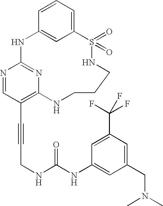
C1=CC=C2C=C1NC1=NC(=C(C#CCNC(NC3=CC(CN(C)C)=CC(C(F)(F)F)=C3)=O)C=N1)NCCCNS2(=O)=O
